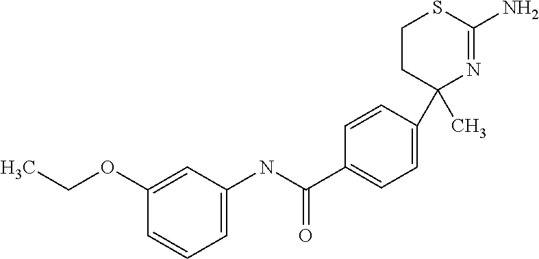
C1CC(C2=CC=C(C(NC3=CC=CC(OCC)=C3)=O)C=C2)(C)N=C(N)S1
